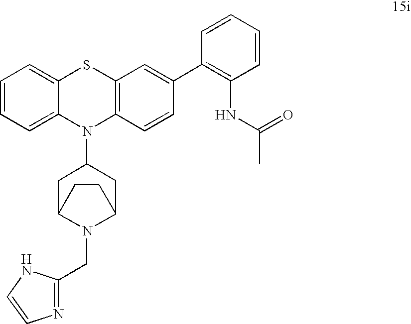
C1=CC=C2C(=C1)SC1=C(N2C2CC3N(CC4=NC=CN4)C(C2)CC3)C=CC(C2=C(NC(C)=O)C=CC=C2)=C1
